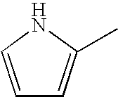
C1=CNC(C)=C1
